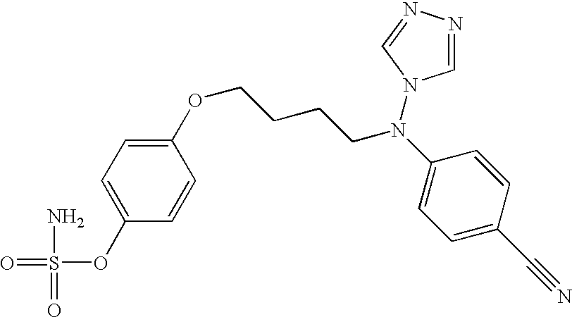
C1(OS(=O)(N)=O)=CC=C(OCCCCN(C2=CC=C(C#N)C=C2)N2C=NN=C2)C=C1
